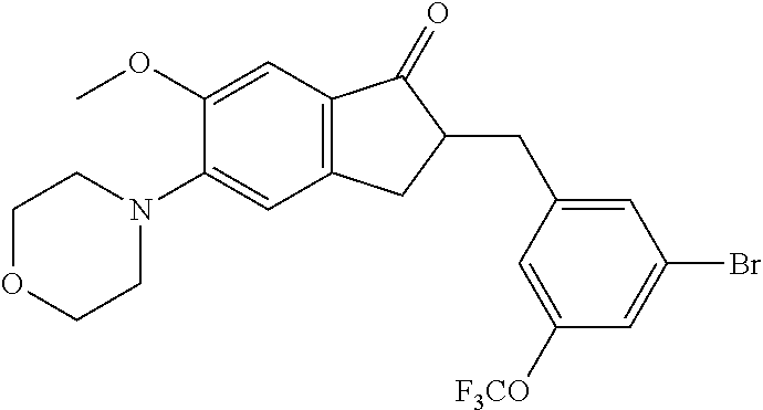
C1(OC)=CC2=C(C=C1N1CCOCC1)CC(CC1=CC(Br)=CC([F3CO])=C1)C2=O
